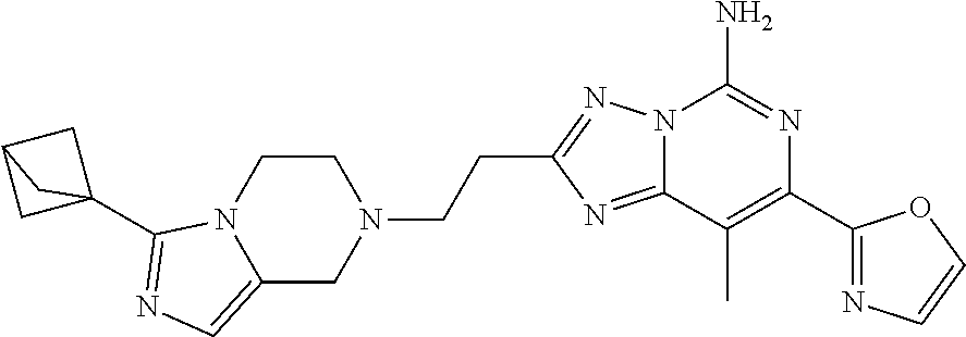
C12=NC(CCN3CCN4C(=CN=C4C45CC(C4)C5)C3)=NN1C(N)=NC(C1=NC=CO1)=C2C
